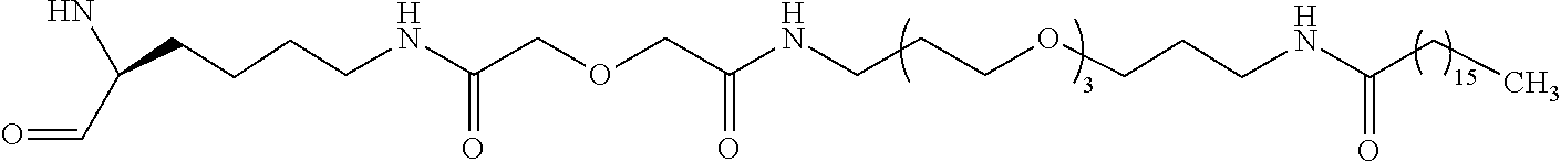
NC(C=O)CCCCNC(COCC(NCCCOCCCNC(CC)=O)=O)=O
